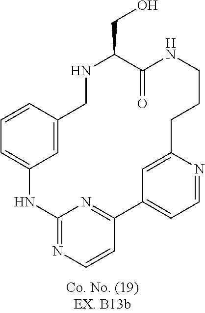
C12=NC=CC(=N1)C1=CC=NC(=C1)CCCNC(=O)C(CO)NCC1=CC(=CC=C1)N2
